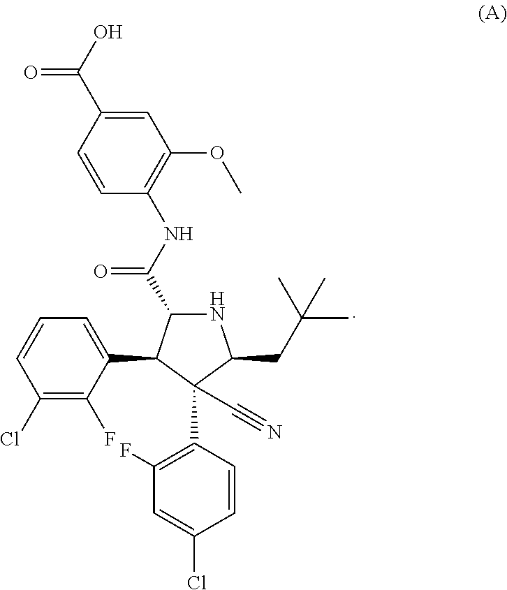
C1=C(C(O)=O)C=CC(NC(C2NC(CC(C)(C)C)C(C#N)(C3=C(F)C=C(Cl)C=C3)C2C2=CC=CC(Cl)=C2F)=O)=C1OC
